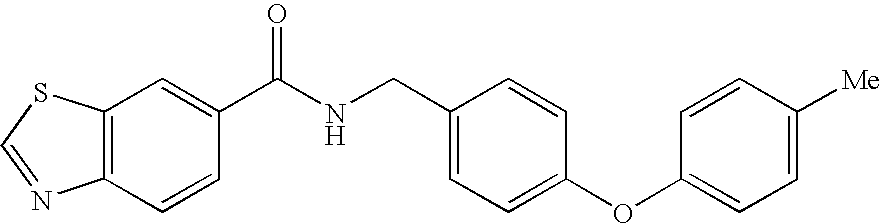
C12=C(C=C(C(NCC3=CC=C(OC4=CC=C([Me])C=C4)C=C3)=O)C=C1)SC=N2
